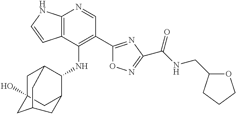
C12=C(C(NC3C4CC5(O)CC3CC(C5)C4)=C(C3=NC(C(NCC4OCCC4)=O)=NO3)C=N1)C=CN2
